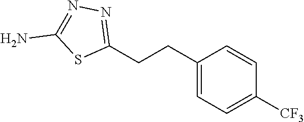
C1(CCC2=CC=C([CF3])C=C2)=NN=C(N)S1
